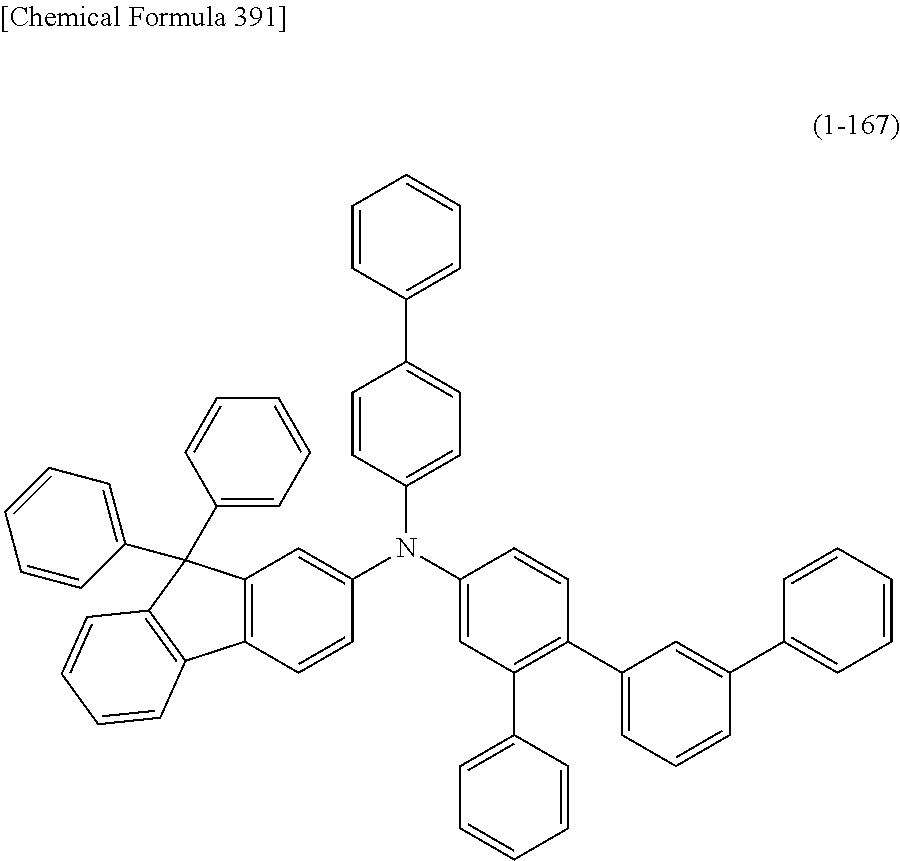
C1=CC(N(C2=CC3=C(C=C2)C2=C(C3(C3=CC=CC=C3)C3=CC=CC=C3)C=CC=C2)C2=CC=C(C3=CC=CC=C3)C=C2)=CC(C2=CC=CC=C2)=C1C1=CC=CC(C2=CC=CC=C2)=C1
